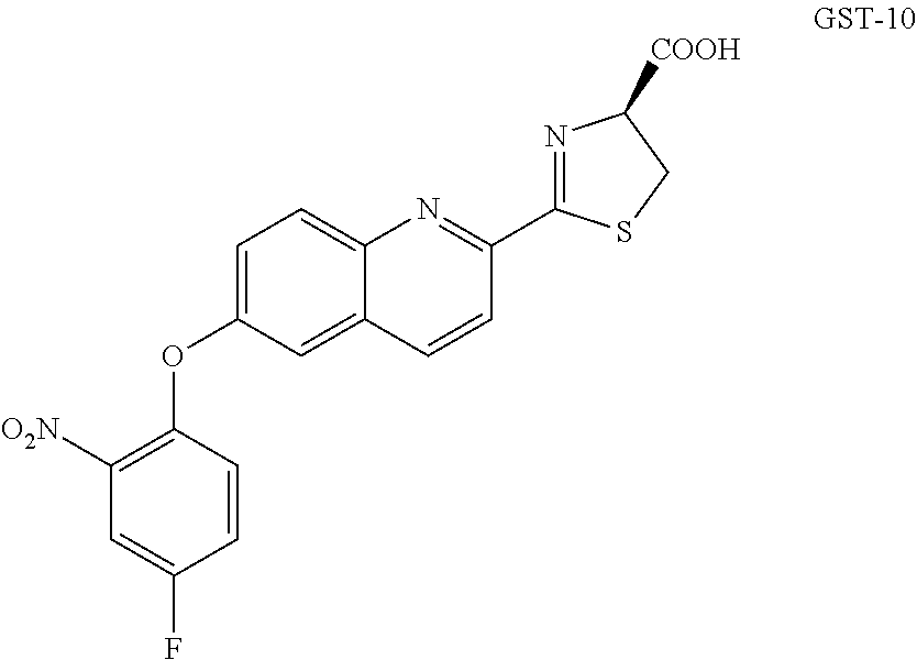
C1(OC2=CC=C3C(=C2)C=CC(C2=NC([COOH])CS2)=N3)=C([O2N])C=C(F)C=C1
